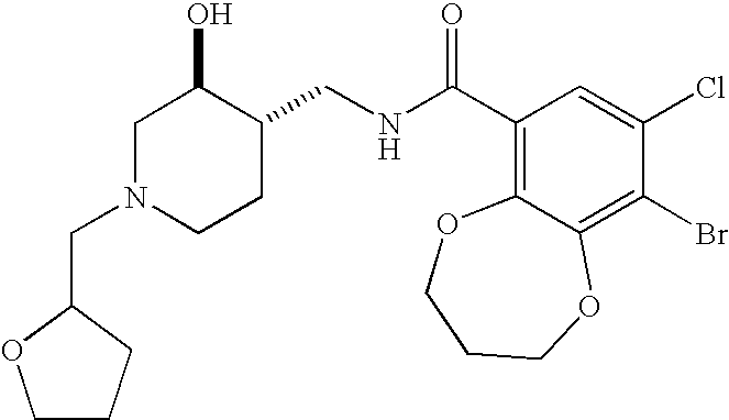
C1CCC(CN2CCC(CNC(C3=C4C(=C(Br)C(Cl)=C3)OCCCO4)=O)C(O)C2)O1
